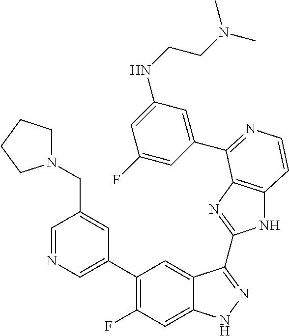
C1=C(C2=C(F)C=C3C(=C2)C(C2=NC4=C(N2)C=CN=C4C2=CC(NCCN(C)C)=CC(F)=C2)=NN3)C=C(CN2CCCC2)C=N1
